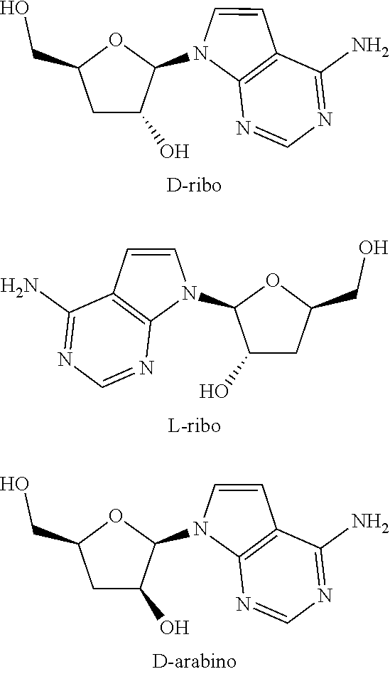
N1=C(N)C2=C(N=C1)N(C1C(O)CC(CO)O1)C=C2.N1=C(N)C2=C(N=C1)N(C1C(O)CC(CO)O1)C=C2.N1=C(N)C2=C(N=C1)N(C1C(O)CC(CO)O1)C=C2
